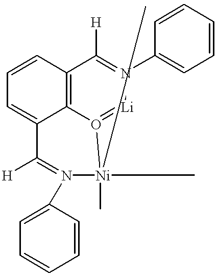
C12=C3O(=[Li]N(C4=CC=CC=C4)=C1[H])[Ni](C)(C)(C)N(C1=CC=CC=C1)=C([H])C3=CC=C2
